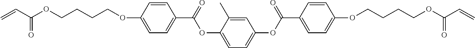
C1=C(OCCCCOC(C=C)=O)C=CC(C(=O)OC2=CC=C(OC(C3=CC=C(OCCCCOC(C=C)=O)C=C3)=O)C=C2C)=C1
